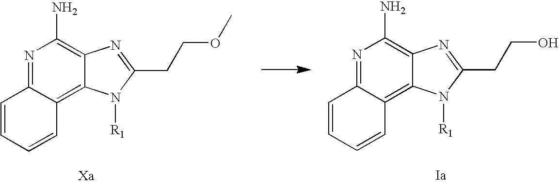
N1=C2C(=C3C(=C1N)N=C(CCOC)N3[R1])C=CC=C2.N1=C2C(=C3C(=C1N)N=C(CCO)N3[R1])C=CC=C2
